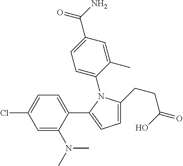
C1(C2=CC=C(CCC(O)=O)N2C2=CC=C(C(N)=O)C=C2C)=CC=C(Cl)C=C1N(C)C
